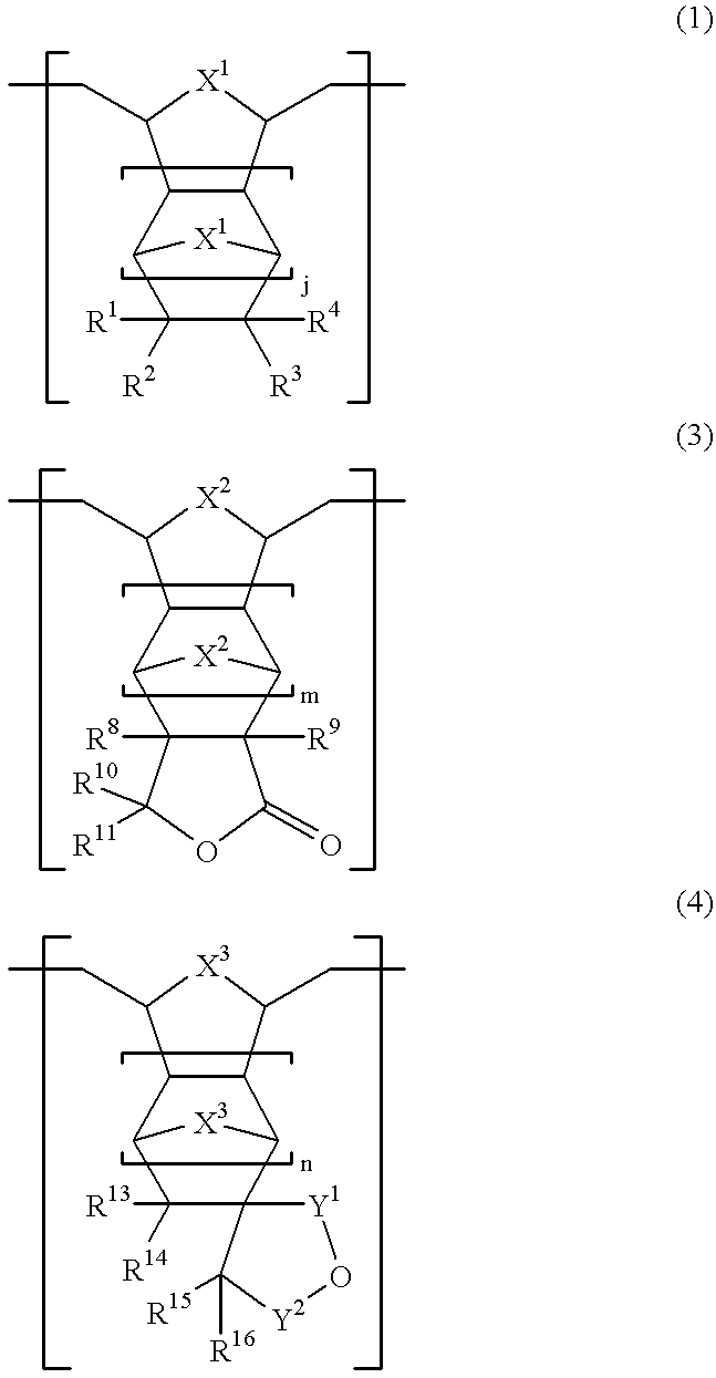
C1([R2])([R1])C([R3])([R4])C2C3C(C1[X1]2)C(CC)[X1]C3CC.C12([R8])C([R9])(C3C4C(C1[X2]3)C(CC)[X2]C4CC)C(=O)OC2([R10])[R11].C1([R13])([R14])C2(C3C4C(C1[X3]3)C(CC)[X3]C4CC)[Y1]O[Y2]C2([R16])[R15]
